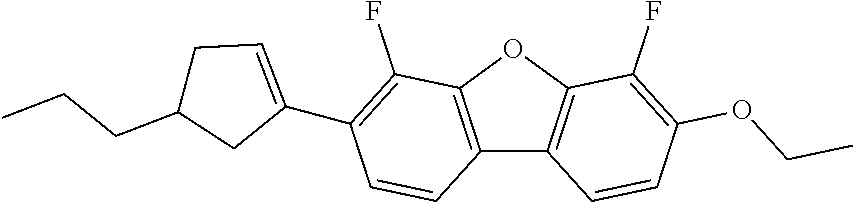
C12=C(OC3=C1C=CC(OCC)=C3F)C(F)=C(C1=CCC(CCC)C1)C=C2
